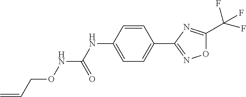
C1=CC(NC(NOCC=C)=O)=CC=C1C1=NOC(C(F)(F)F)=N1
